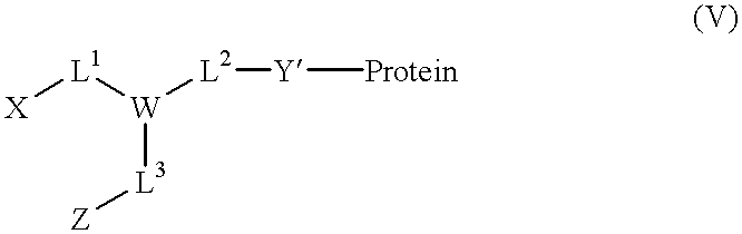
[L3]([W]([L1][X])[L2][Y][Protein])[Z]
